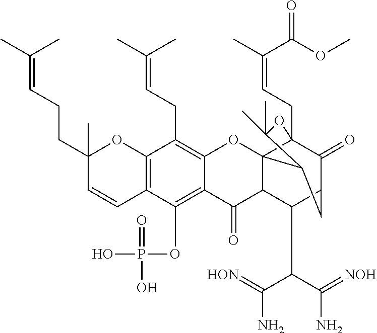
C12=C(C=CC(CCC=C(C)C)(C)O1)C(OP(O)(=O)O)=C1C(=C2CC=C(C)C)OC23C4(CC=C(C)C(OC)=O)C(=O)C(C(C(C(N)=[HON])C(N)=[NOH])C2C1=O)CC3C(C)(C)O4
